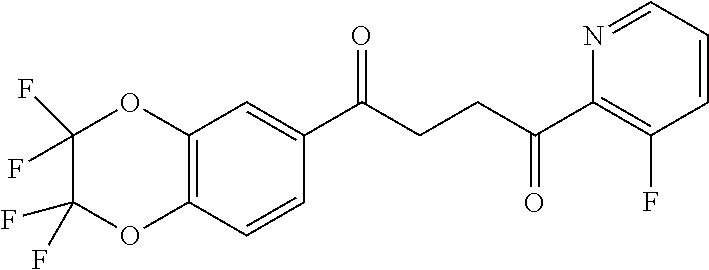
C1(C(CCC(C2=C(F)C=CC=N2)=O)=O)=CC2=C(C=C1)OC(F)(F)C(F)(F)O2
